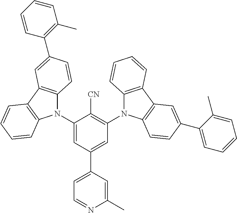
C1(N2C3=C(C4=C2C=CC=C4)C=C(C2=C(C)C=CC=C2)C=C3)=CC(C2=CC=NC(C)=C2)=CC(N2C3=C(C4=C2C=CC(C2=CC=CC=C2C)=C4)C=CC=C3)=C1[CN]
